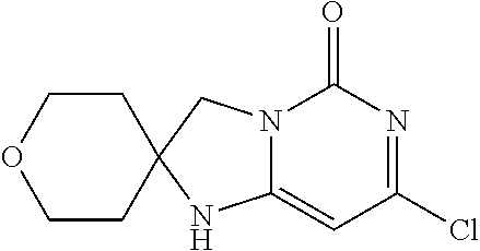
C12(NC3=CC(Cl)=NC(=O)N3C1)CCOCC2
